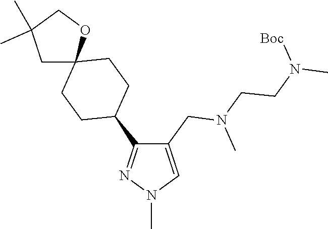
C1(C2CCC3(CC2)OCC(C)(C)C3)=NN(C)C=C1CN(C)CCN(C)[Boc]
